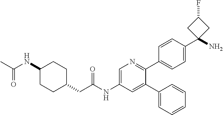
C1(NC(C)=O)CCC(CC(NC2=CN=C(C3=CC=C(C4(N)CC(F)C4)C=C3)C(C3=CC=CC=C3)=C2)=O)CC1
